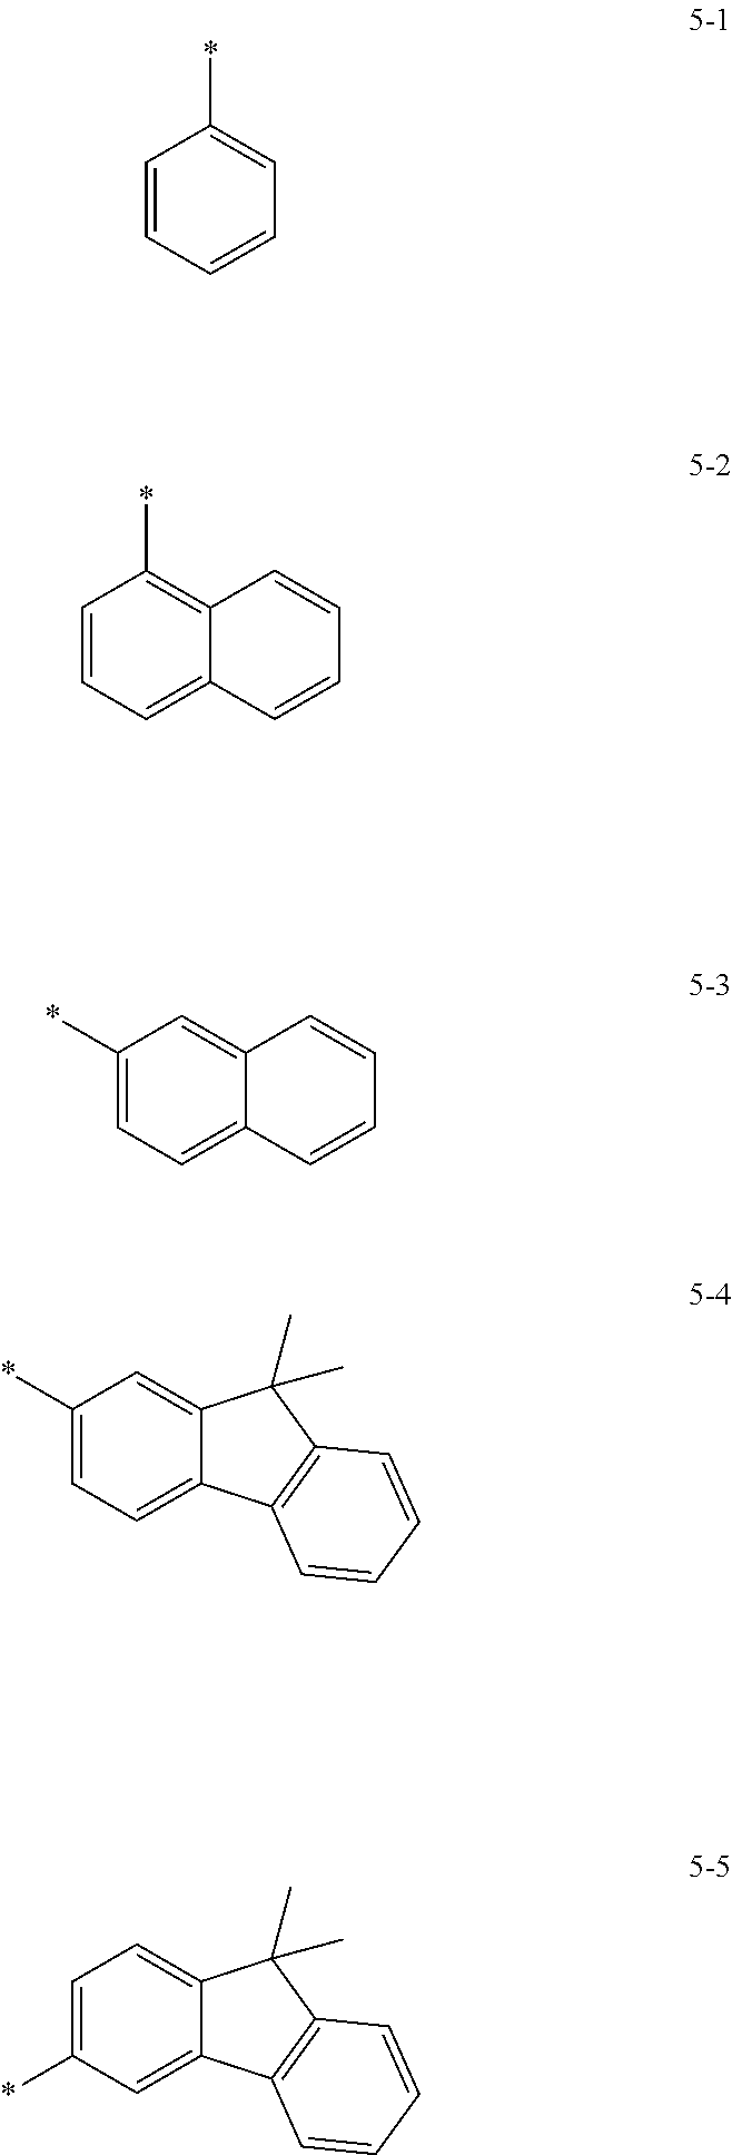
C1=CC=CC=C1*.C1=CC=C2C(=C1*)C=CC=C2.C1(*)=CC=C2C(=C1)C=CC=C2.C1(*)=CC=C2C(=C1)C(C)(C)C1=C2C=CC=C1.C1=C(*)C=C2C(=C1)C(C)(C)C1=C2C=CC=C1
